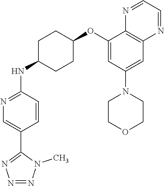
C1(OC2CCC(NC3=NC=C(C4=NN=NN4C)C=C3)CC2)=CC(N2CCOCC2)=CC2=C1N=CC=N2
